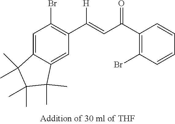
C1=C2C(=CC(C([H])=CC(C3=C(Br)C=CC=C3)=O)=C1Br)C(C)(C)C(C)(C)C2(C)C
